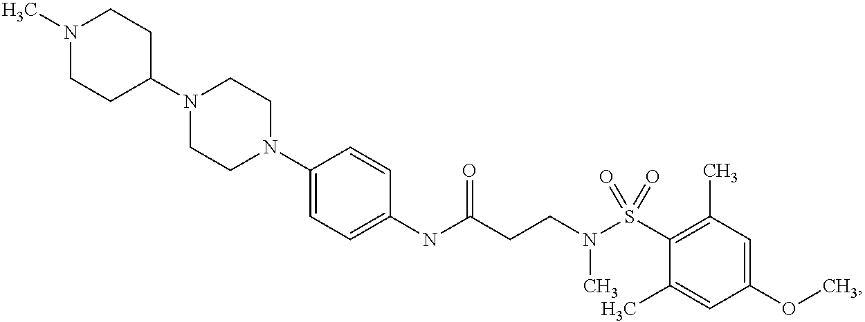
C1(NC(CCN(S(C2=C(C)C=C(OC)C=C2C)(=O)=O)C)=O)=CC=C(N2CCN(C3CCN(C)CC3)CC2)C=C1
